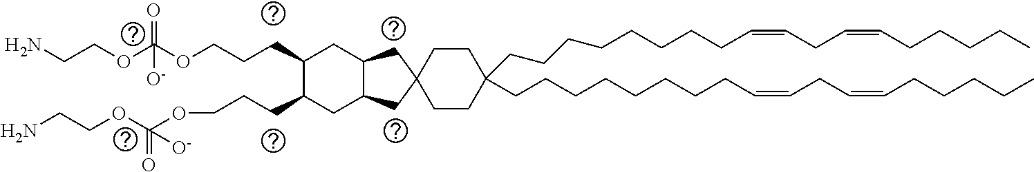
C(CCCCCCCC=CCC=CCCCCC)C1(CCCCCCCCC=CCC=CCCCCC)CCC2(CC1)CC1C(C2)CC(CCCOC(OCCN)([O-])=O)C(CCCOC(OCCN)(=O)[O-])C1
